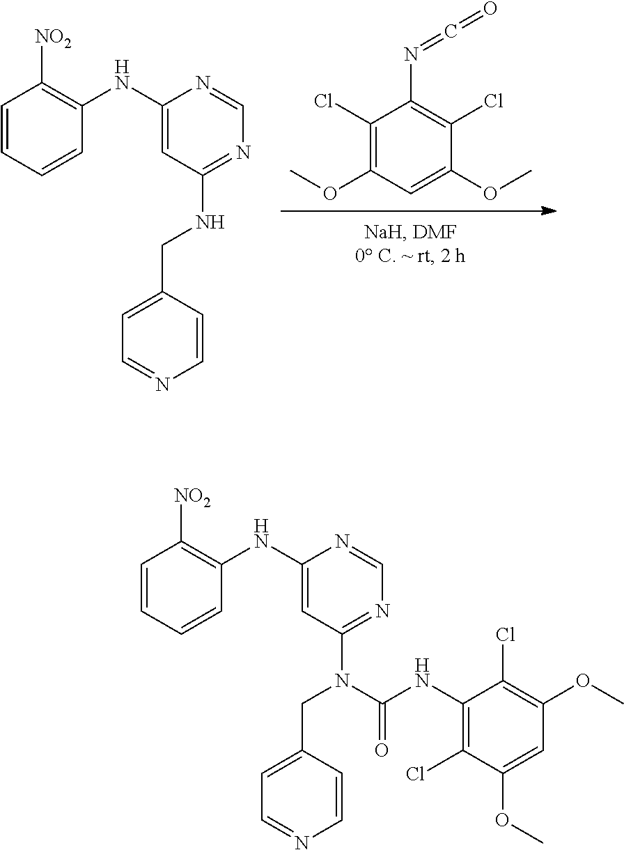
C1(Cl)=C(OC)C=C(OC)C(Cl)=C1N=C=O.C1(NCC2=CC=NC=C2)=NC=NC(NC2=C([NO2])C=CC=C2)=C1.C1(NC2=C([NO2])C=CC=C2)=CC(N(C(NC2=C(Cl)C(OC)=CC(OC)=C2Cl)=O)CC2=CC=NC=C2)=NC=N1
